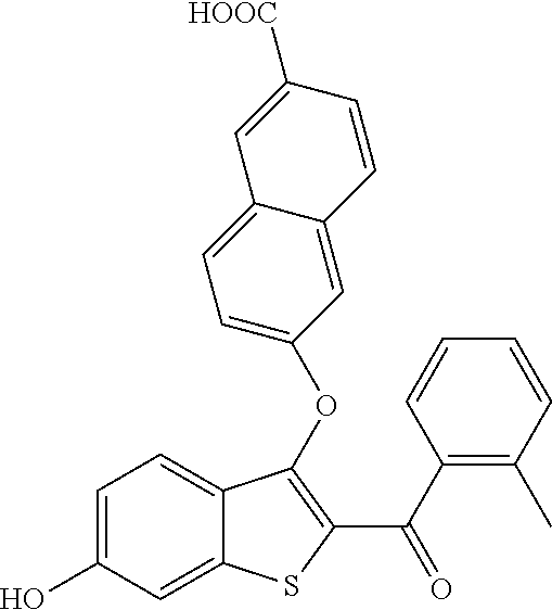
C1=C(O)C=C2C(=C1)C(OC1=CC=C3C(=C1)C=CC([HOOC])=C3)=C(C(C1=C(C)C=CC=C1)=O)S2
